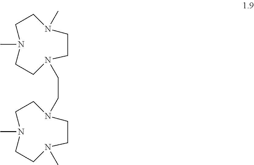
C1CN(C)CCN(C)CCN1CCN1CCN(C)CCN(C)CC1
